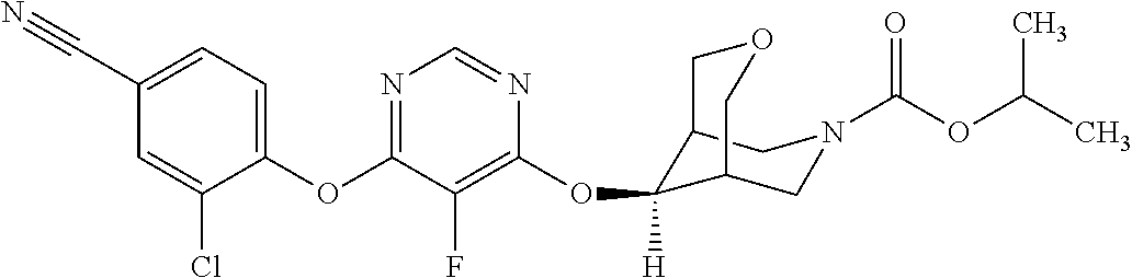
C1=C(C#N)C=C(Cl)C(OC2=NC=NC(OC3([H])C4CN(C(OC(C)C)=O)CC3COC4)=C2F)=C1
